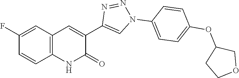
C12=C(C=C(F)C=C1)C=C(C1=CN(C3=CC=C(OC4CCOC4)C=C3)N=N1)C(=O)N2
